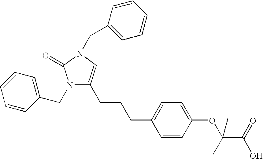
C1=CC(OC(C(=O)O)(C)C)=CC=C1CCCC1=CN(CC2=CC=CC=C2)C(=O)N1CC1=CC=CC=C1
